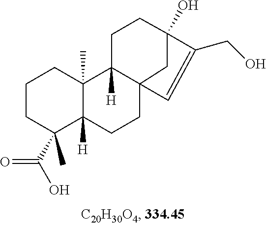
C1CC(C)(C(O)=O)C2([H])C(C)(C1)C1([H])CCC3(O)C(CO)=CC1(CC2)C3
